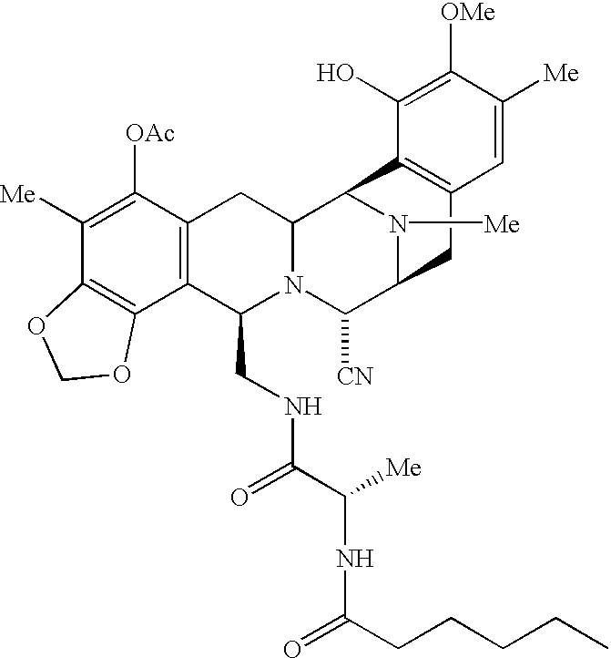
C1([Me])=C([OAc])C2=C(C3=C1OCO3)C(CNC(=O)C(NC(=O)CCCCC)[Me])N1C(C2)C2N([Me])C(C1[CN])CC1=C2C(O)=C([OMe])C([Me])=C1
